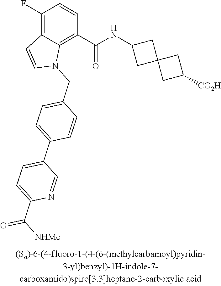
C1(F)=C2C(=C(C(NC3CC4(C3)CC([CO2H])C4)=O)C=C1)N(CC1=CC=C(C3=CC=C(C([NHMe])=O)N=C3)C=C1)C=C2
